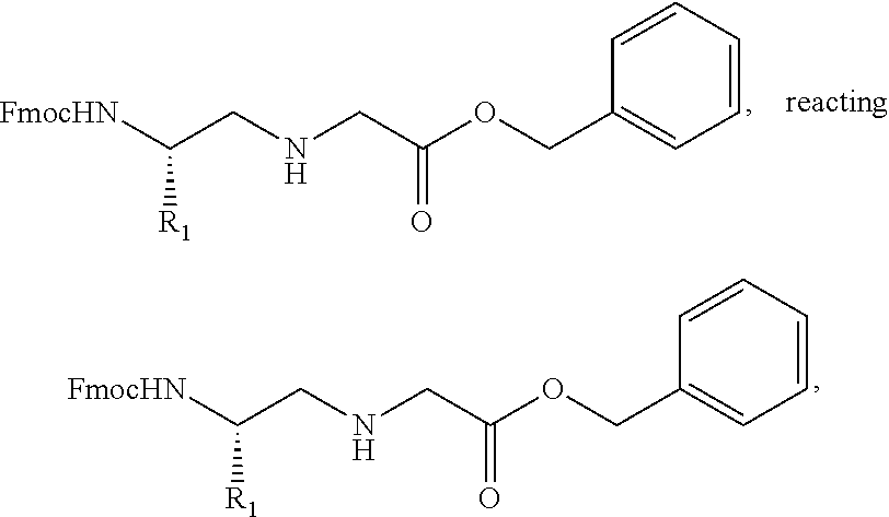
N(CC(OCC1=CC=CC=C1)=O)CC([FmocHN])[R1].N(CC(OCC1=CC=CC=C1)=O)CC([FmocHN])[R1]
